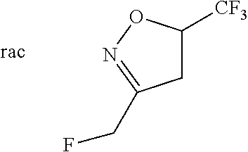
C1C([CF3])ON=C1CF
